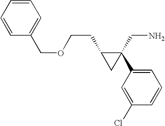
C1=CC=CC(COCCC2CC2(CN)C2=CC=CC(Cl)=C2)=C1
